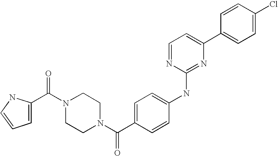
C(N1CCN(C(C2=CC=C(NC3=NC(C4=CC=C(Cl)C=C4)=CC=N3)C=C2)=O)CC1)(=O)C1=CC=CN1
